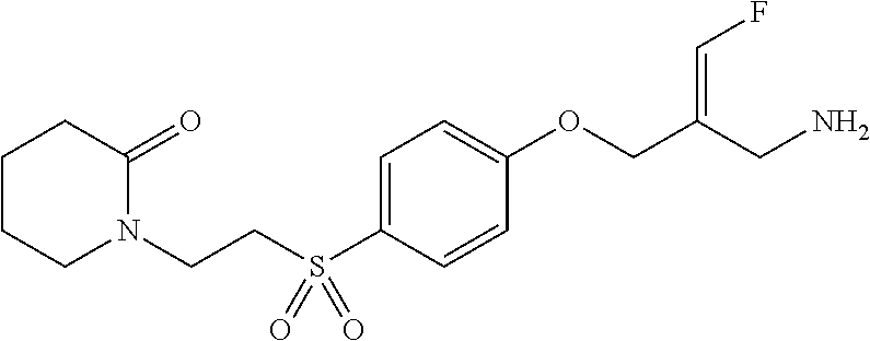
C1=C(S(CCN2C(=O)CCCC2)(=O)=O)C=CC(OCC(CN)=CF)=C1
